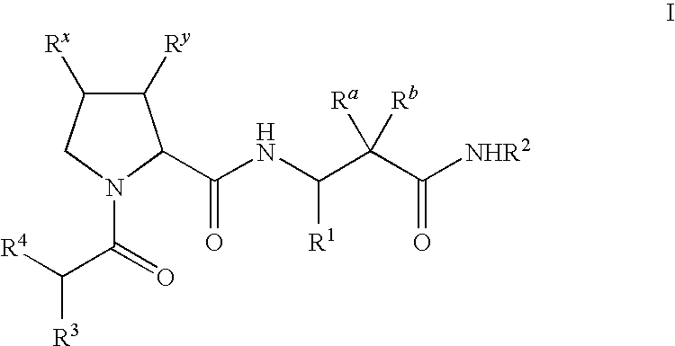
C1([Ry])C([Rx])CN(C(=O)C([R4])[R3])C1C(NC(C(C([NHR2])=O)([Rb])[Ra])[R1])=O
